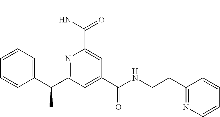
C1=CC=C(C(C2=NC(C(NC)=O)=CC(C(NCCC3=NC=CC=C3)=O)=C2)C)C=C1
